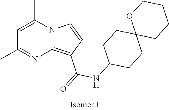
C1=C(C)N2C(=C(C(=O)NC3CCC4(CC3)CCCCO4)C=C2)N=C1C
